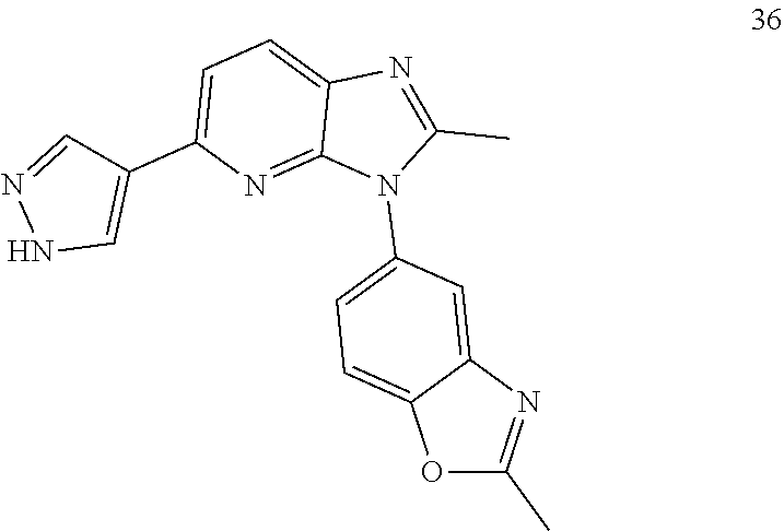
O1C(C)=NC2=CC(N3C(C)=NC4=CC=C(C5=CNN=C5)N=C34)=CC=C12
